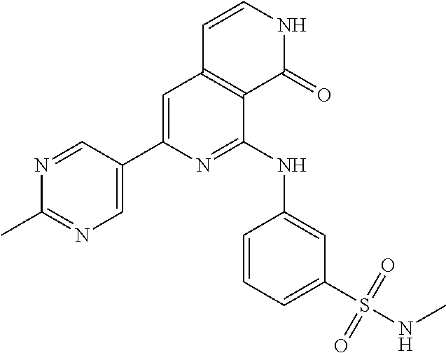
C1=CC2=C(C(=O)N1)C(NC1=CC(S(NC)(=O)=O)=CC=C1)=NC(C1=CN=C(C)N=C1)=C2
